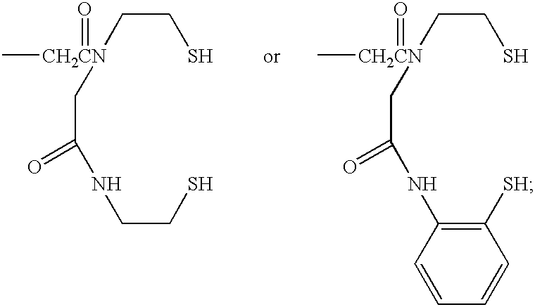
C(CS)[CH2CN](C)(=O)CC(NCCS)=O.C(CS)[CH2CN](C)(=O)CC(NC1=C([SH])C=CC=C1)=O
